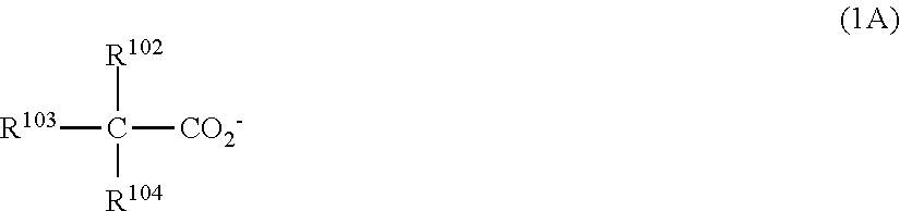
[R103]C([CO2-])([R102])[R104]
